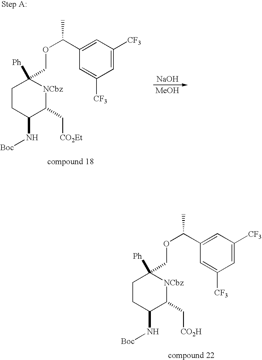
C1=C([CF3])C=C(C(OCC2([Ph])CCC(N[Boc])C(C[CO2H])[NCbz]2)C)C=C1[CF3].C1=C([CF3])C=C(C(OCC2([Ph])CCC(N[Boc])C(C[CO2Et])[NCbz]2)C)C=C1[CF3].[NaOH].[MeOH]
